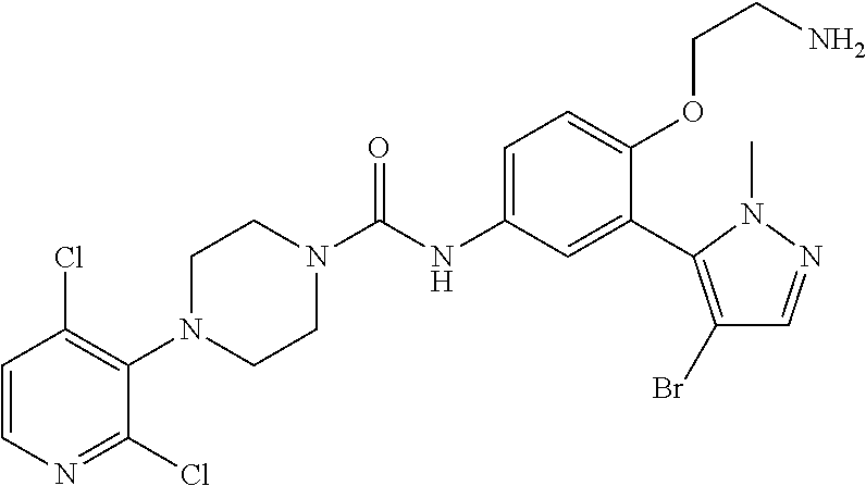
C1N(C2=C(Cl)C=CN=C2Cl)CCN(C(=O)NC2=CC=C(OCCN)C(C3=C(Br)C=NN3C)=C2)C1
